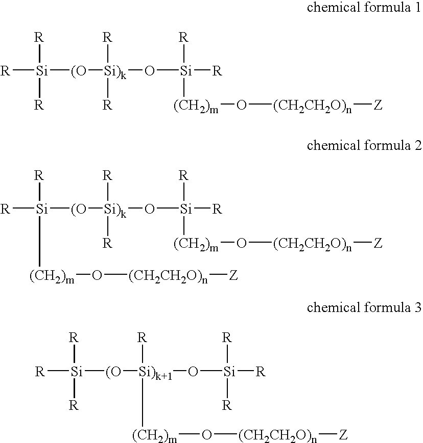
[R][Si]([R])([R])[(O][Si)k]([R])([R])O[Si]([R])([R])[(CH2)m]O[(CH2CH2O)n][Z].[R][Si]([(CH2)m]O[(CH2CH2O)n][Z])([R])[(O][Si)k]([R])([R])O[Si]([R])([R])[(CH2)m]O[(CH2CH2O)n][Z].[R][Si]([R])([R])[(O][Si)k+1]([R])(O[Si]([R])([R])[R])[(CH2)m]O[(CH2CH2O)n][Z]
